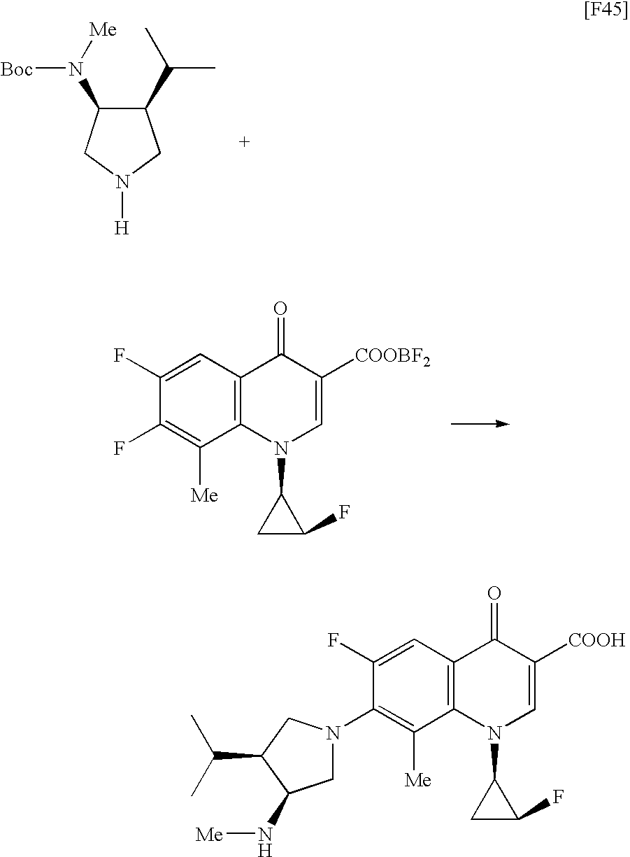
C1(F)=CC2=C(C([Me])=C1N1CC(N[Me])C(C(C)C)C1)N(C1CC1F)C=C([COOH])C2=O.C1(C(C)C)C(N([Boc])[Me])CN([H])C1.C1(F)=CC2=C(C([Me])=C1F)N(C1CC1F)C=C([COOBF2])C2=O
